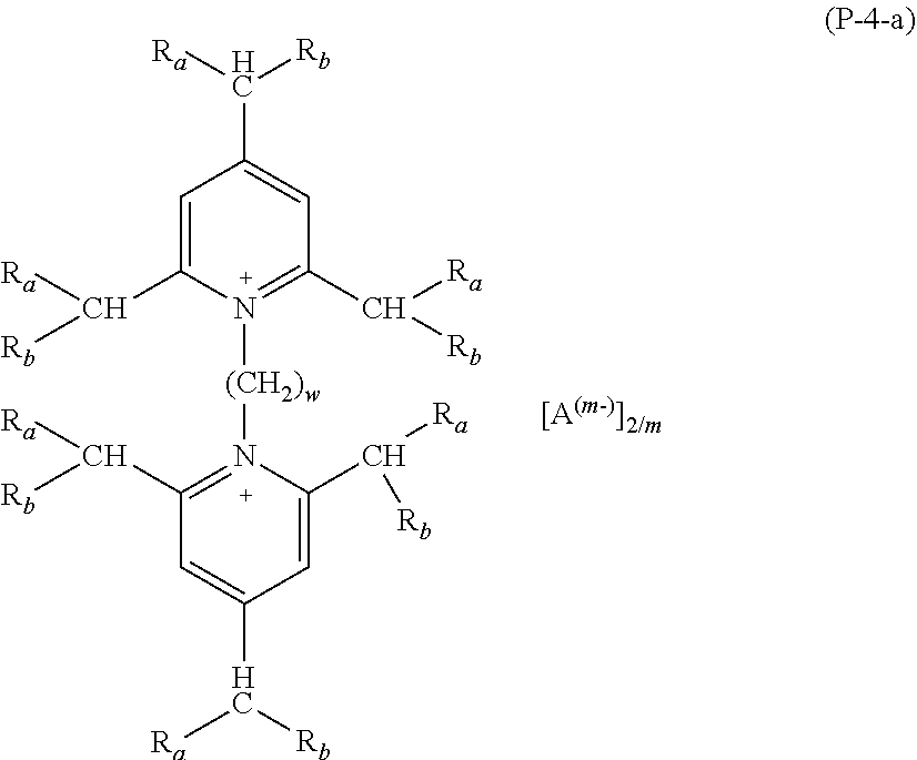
C1=C(C([Rb])[Ra])N([(CH2)w]N2=C(C([Ra])[Rb])C=C(C([Ra])[Rb])C=C2C([Rb])[Ra])=C(C([Rb])[Ra])C=C1C([Ra])[Rb]
